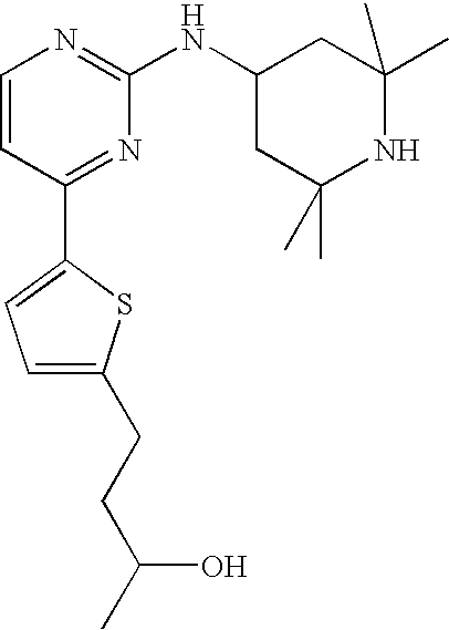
C1=CC(C2=CC=C(CCC(O)C)S2)=NC(NC2CC(C)(C)NC(C)(C)C2)=N1
